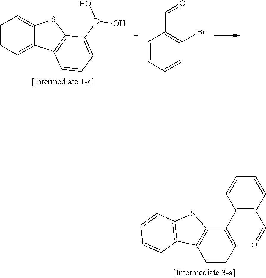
C1=CC=C(C2=C(C=O)C=CC=C2)C2=C1C1=C(S2)C=CC=C1.C1=CC=CC(Br)=C1C=O.C1=CC=C2C(=C1)SC1=C2C=CC=C1B(O)O
